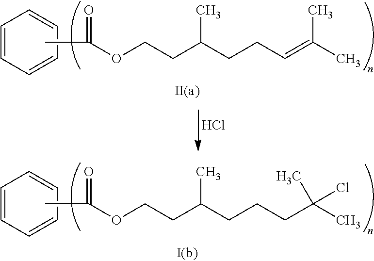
C1=CC=CC=C1.CC(OCCC(CCC=C(C)C)C)=O.Cl.C1=CC=CC=C1.CC(OCCC(CCCC(C)(Cl)C)C)=O
